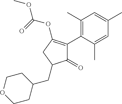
C1(=O)C(C2=C(C)C=C(C)C=C2C)=C(OC(=O)OC)CC1CC1CCOCC1
